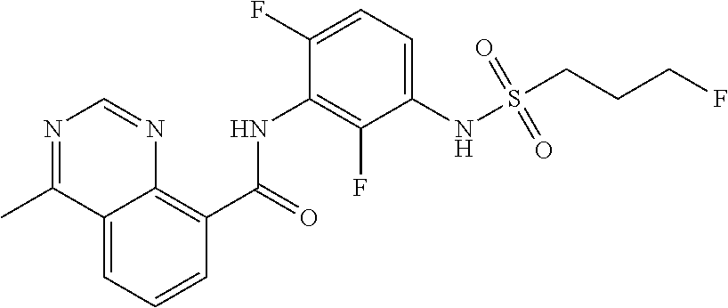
C12=CC=CC(C(=O)NC3=C(F)C(NS(CCCF)(=O)=O)=CC=C3F)=C1N=CN=C2C
